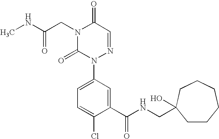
C1(C(NCC2(O)CCCCCC2)=O)=CC(N2N=CC(=O)N(CC(NC)=O)C2=O)=CC=C1Cl
